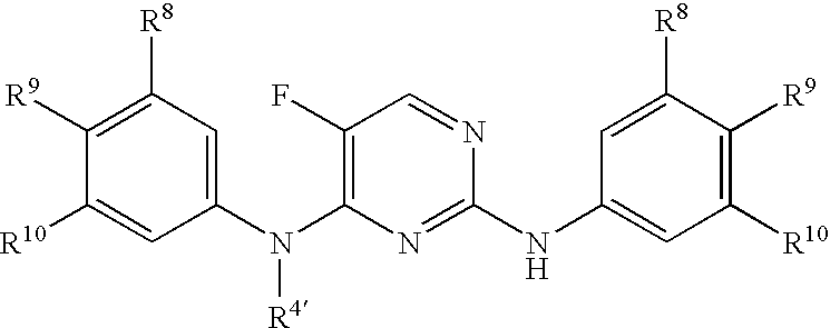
C1([R8])=C([R9])C([R10])=CC(N([R4])C2=C(F)C=NC(NC3=CC([R10])=C([R9])C([R8])=C3)=N2)=C1
